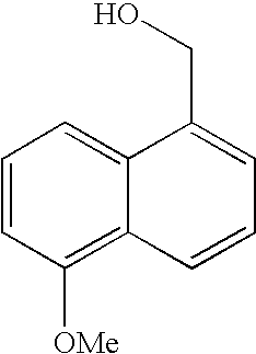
C1=CC([OMe])=C2C(=C1)C(CO)=CC=C2
